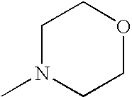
C1N(C)CCOC1
